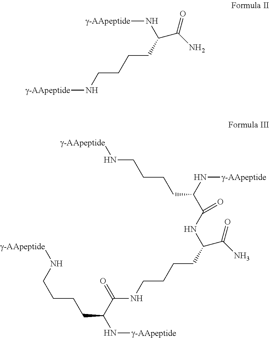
[g-AApeptide]NC(C(N)=O)CCCCN[g-AApeptide].[g-AApeptide]NCCCCC(N[g-AApeptide])C(NC(C(N)=O)CCCCNC(=O)C(CCCCN[g-AApeptide])N[g-AApeptide])=O
